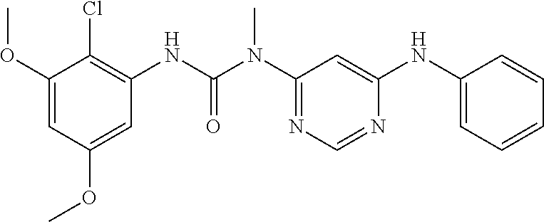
C1(OC)=CC(OC)=CC(NC(N(C2=NC=NC(NC3=CC=CC=C3)=C2)C)=O)=C1Cl
